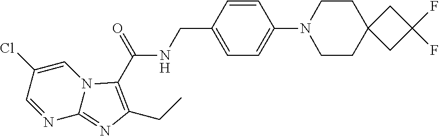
N1(C2=CC=C(CNC(=O)C3=C(CC)N=C4N3C=C(Cl)C=N4)C=C2)CCC2(CC1)CC(F)(F)C2
